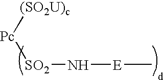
[(SO2U)c][Pc][SO2]N[E]C
